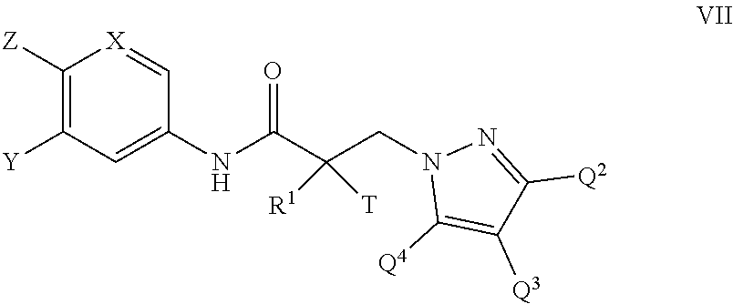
C1(NC(C(CN2C([Q4])=C([Q3])C([Q2])=N2)([R1])[T])=O)=CC([Y])=C([Z])[X]=C1
